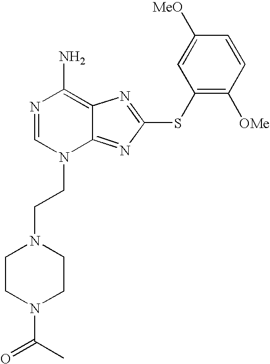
N1=CN(CCN2CCN(C(C)=O)CC2)C2=NC(SC3=C([OMe])C=CC([MeO])=C3)=NC2=C1N
